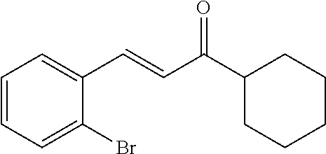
C1=CC=C(Br)C(C=CC(C2CCCCC2)=O)=C1
